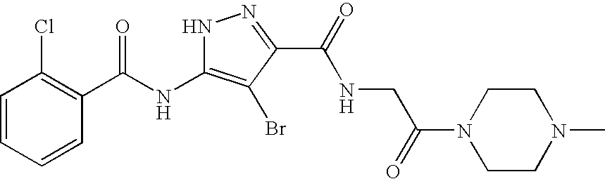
C1=CC=CC(C(NC2=C(Br)C(C(NCC(N3CCN(C)CC3)=O)=O)=NN2)=O)=C1Cl
